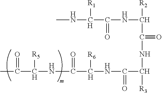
CC(C([R5])NC(=O)C([R6])NC(=O)C([R3])NC(=O)C([R2])NC(C(NC)[R1])=O)=O
